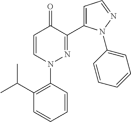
C1=CC(N2N=C(C3=CC=NN3C3=CC=CC=C3)C(=O)C=C2)=C(C(C)C)C=C1
